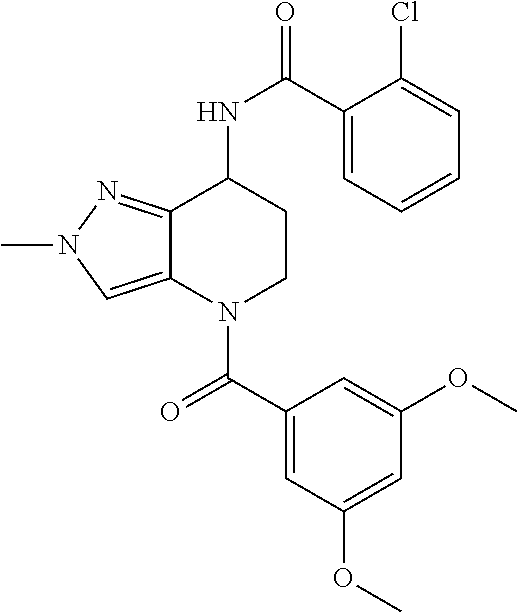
C1(C(NC2CCN(C(C3=CC(OC)=CC(OC)=C3)=O)C3=CN(C)N=C23)=O)=CC=CC=C1Cl
